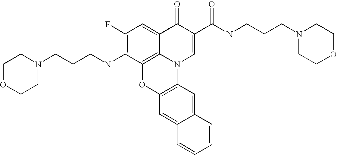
C1(F)=C(NCCCN2CCOCC2)C2=C3C(=C1)C(=O)C(C(NCCCN1CCOCC1)=O)=CN3C1=C(O2)C=C2C(=C1)C=CC=C2
